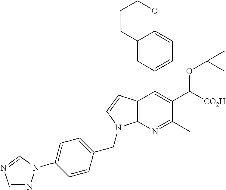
C12=C(N=C(C)C(C([CO2H])OC(C)(C)C)=C1C1=CC=C3C(=C1)CCCO3)N(CC1=CC=C(N3N=CN=C3)C=C1)C=C2
